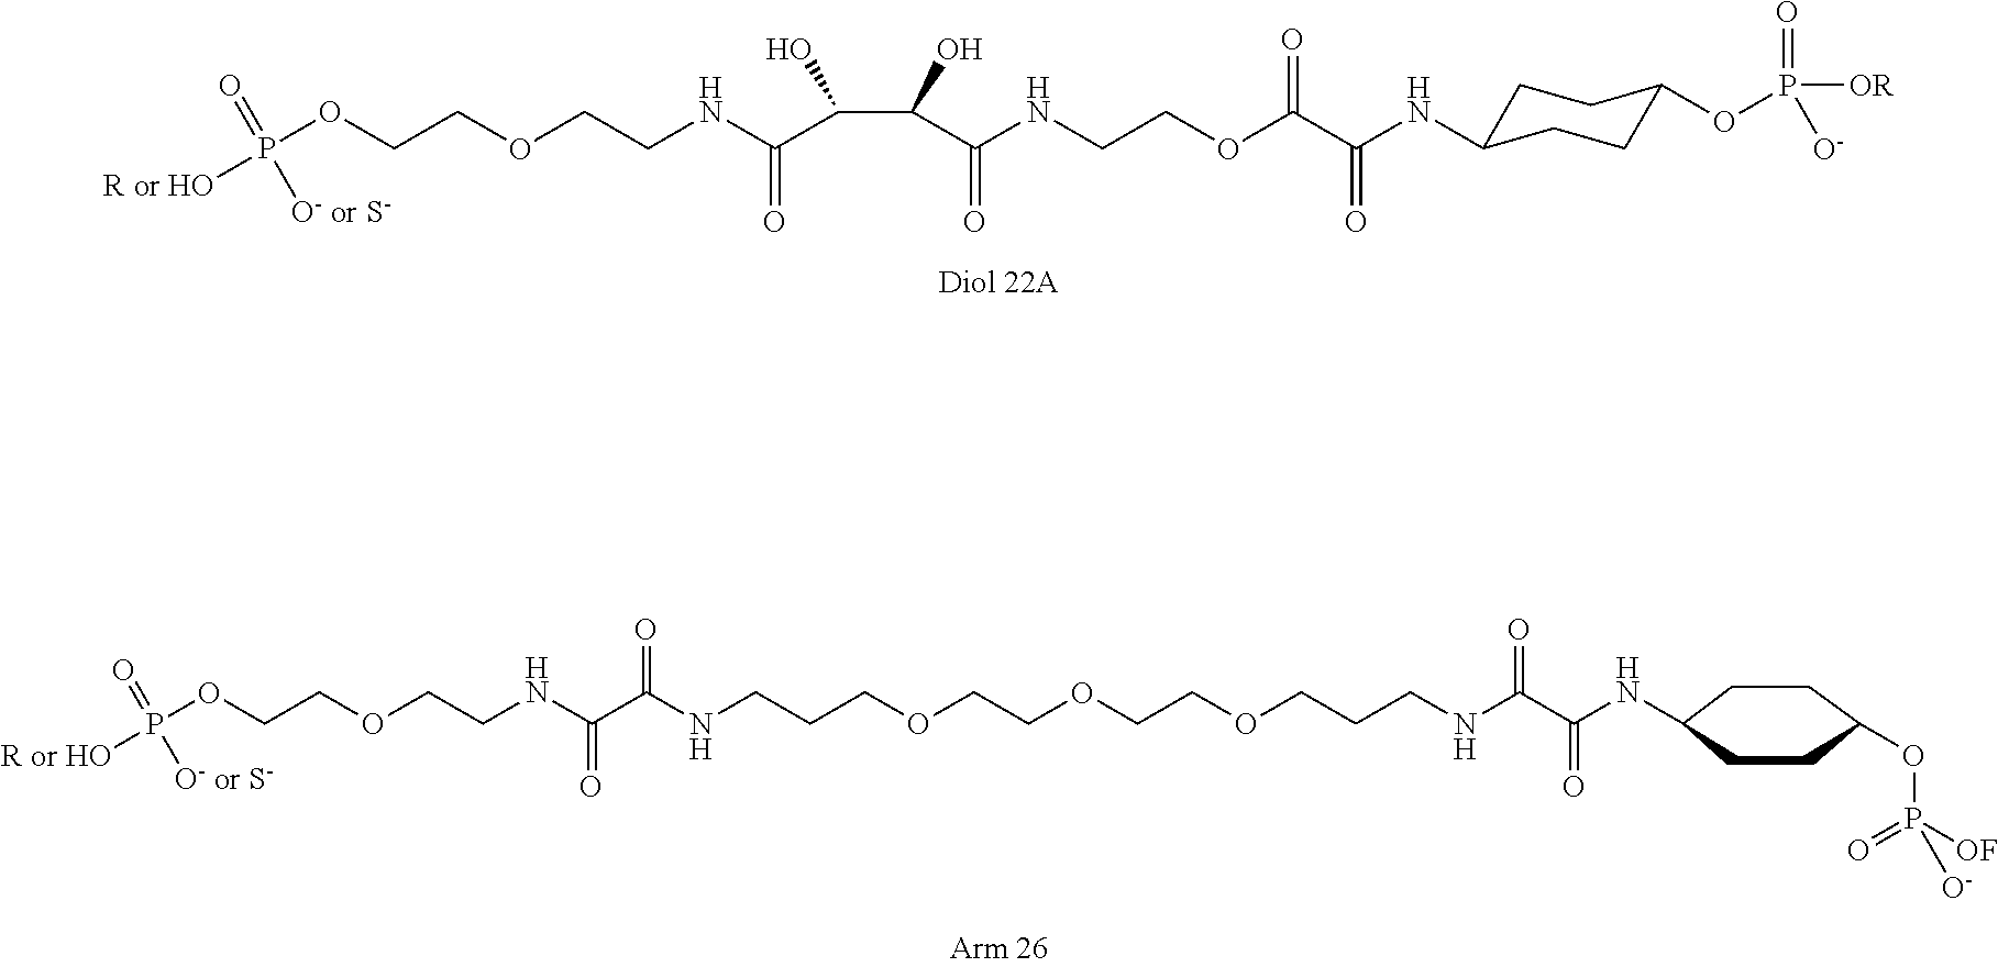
P(OCCOCCNC(=O)C(C(C(NCCOC(C(NC1CCC(OP(=O)([O-])[OR])CC1)=O)=O)=O)O)O)(=O)([O- or S-])[R or HO].P(OCCOCCNC(=O)C(=O)NCCCOCCOCCOCCCNC(C(NC1CCC(OP([OF])(=O)[O-])CC1)=O)=O)(=O)([O- or S-])[R or HO]
